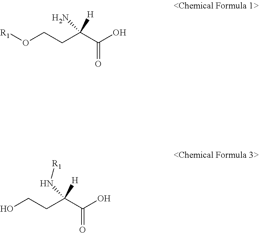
[R1]OCCC(C(O)=O)([H])N.OCCC(C(O)=O)([H])N[R1]
